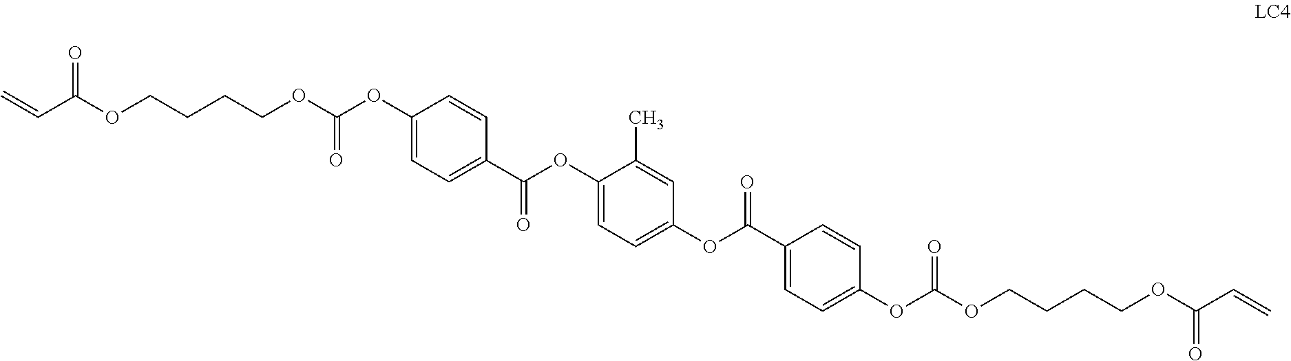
C1(OC(OCCCCOC(C=C)=O)=O)=CC=C(C(OC2=CC=C(OC(C3=CC=C(OC(OCCCCOC(C=C)=O)=O)C=C3)=O)C=C2C)=O)C=C1
